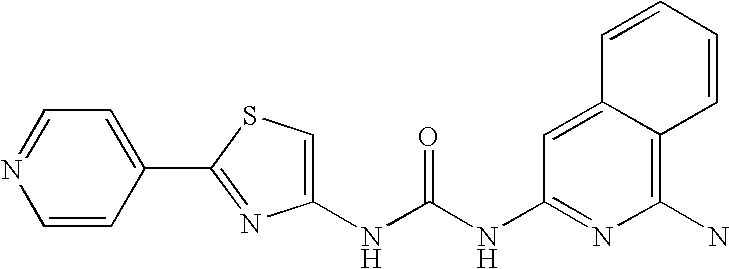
C1=CC(C2=NC(NC(NC3=NC(N)=C4C(=C3)C=CC=C4)=O)=CS2)=CC=N1
